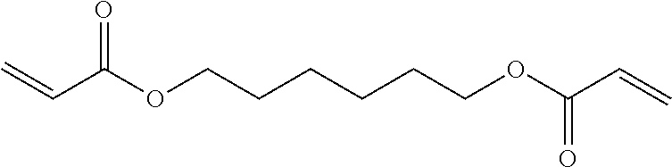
C(C(OCCCCCCOC(C=C)=O)=O)=C
